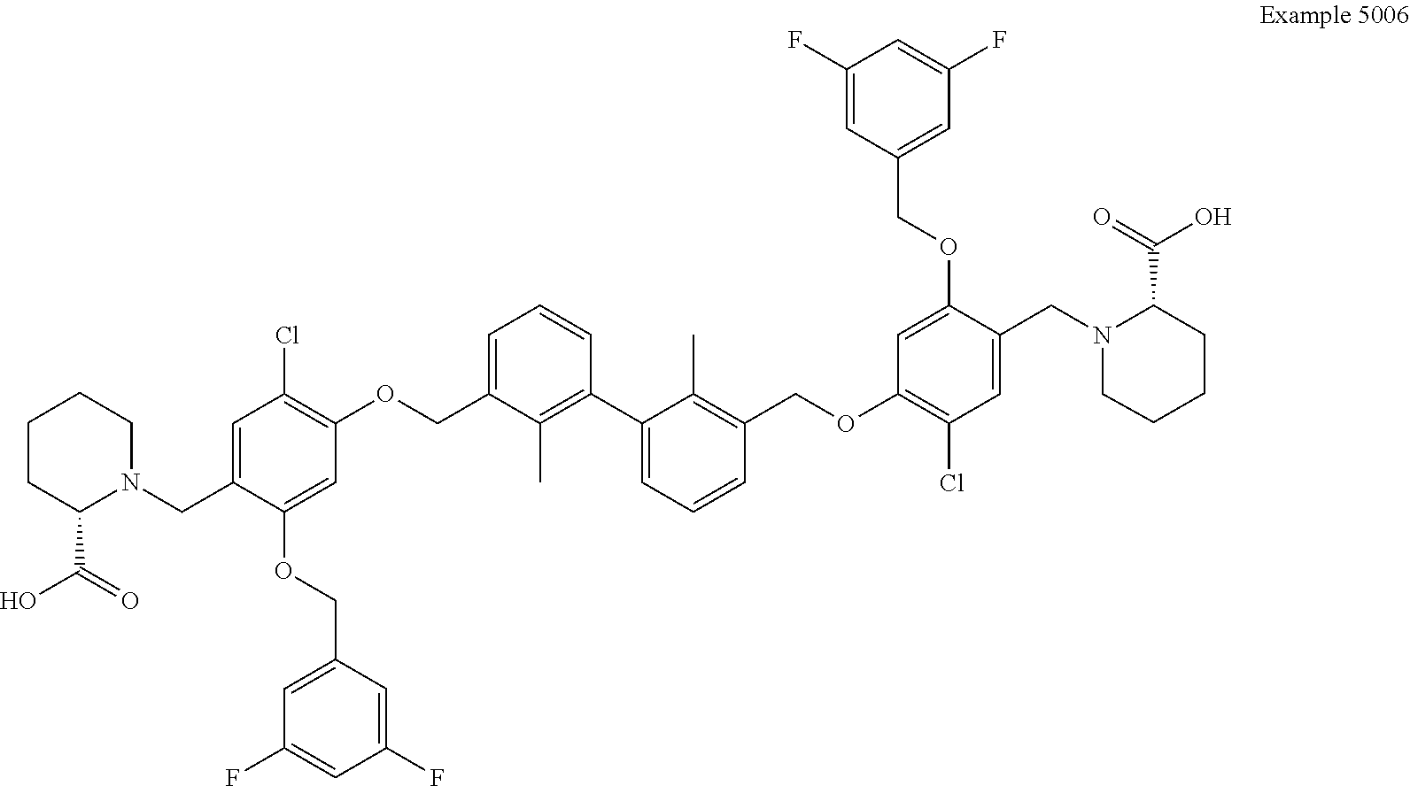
C1C(C(O)=O)N(CC2=CC(Cl)=C(OCC3=CC=CC(C4=CC=CC(COC5=C(Cl)C=C(CN6C(C(O)=O)CCCC6)C(OCC6=CC(F)=CC(F)=C6)=C5)=C4C)=C3C)C=C2OCC2=CC(F)=CC(F)=C2)CCC1
